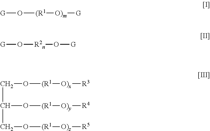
[G]O[(R1][O)m][G].[G]O[R2n]O[G].C(O[(R1][O)x][R3])C(O[(R1][O)y][R4])CO[(R1][O)z][R5]
